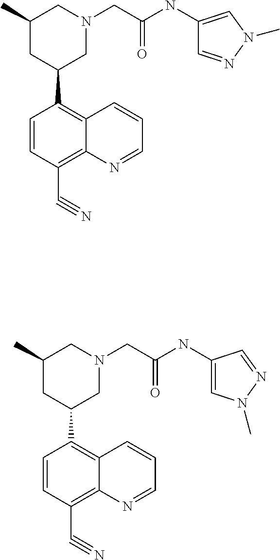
C1(C)CC(C2=C3C(=C(C#N)C=C2)N=CC=C3)CN(CC(NC2=CN(C)N=C2)=O)C1.C1(C)CC(C2=C3C(=C(C#N)C=C2)N=CC=C3)CN(CC(=O)NC2=CN(C)N=C2)C1
